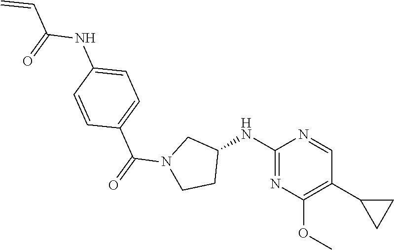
C1(NC2CN(C(=O)C3=CC=C(NC(=O)C=C)C=C3)CC2)=NC(OC)=C(C2CC2)C=N1
